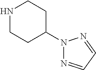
N1CCC(N2N=CC=N2)CC1
